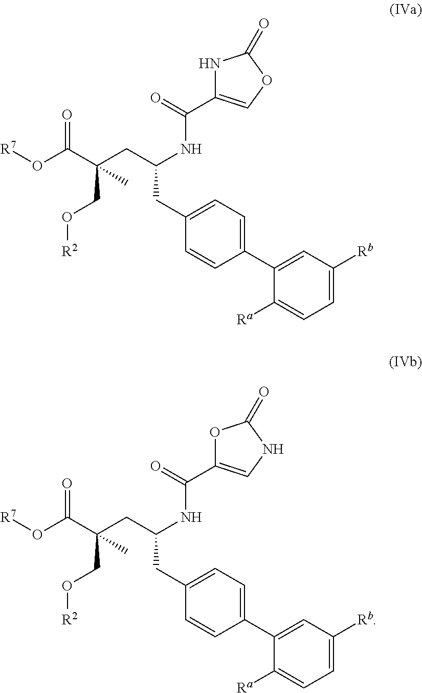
[R7]OC(C(CC(NC(C1=COC(=O)N1)=O)CC1=CC=C(C2=CC([Rb])=CC=C2[Ra])C=C1)(CO[R2])C)=O.[R7]OC(C(CC(NC(C1=CNC(=O)O1)=O)CC1=CC=C(C2=CC([Rb])=CC=C2[Ra])C=C1)(CO[R2])C)=O
